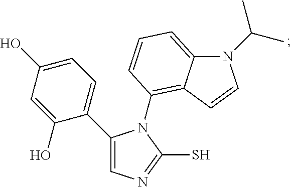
C1(C2=CN=C(S)N2C2=C3C(=CC=C2)N(C(C)C)C=C3)=CC=C(O)C=C1O
